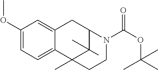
C1(OC)=CC=C2C(=C1)CC1C(C)(C)C2(C)CCN1C(OC(C)(C)C)=O
